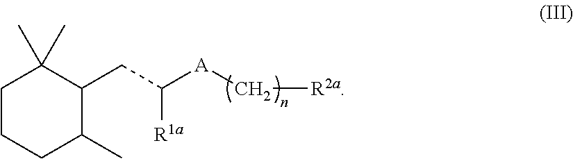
C1CCC(C)C(CC([A]C[R2a])[R1a])C1(C)C
